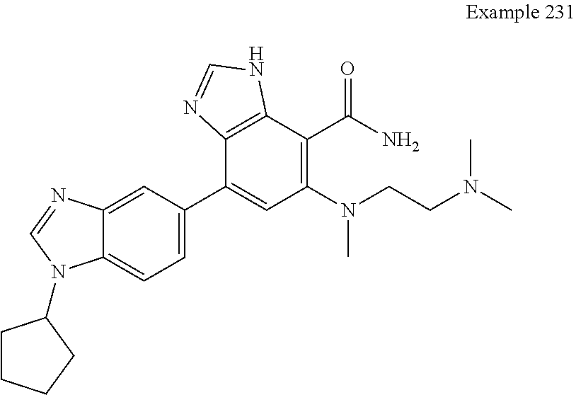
C1=C(C2=CC(N(CCN(C)C)C)=C(C(N)=O)C3=C2N=CN3)C=C2C(=C1)N(C1CCCC1)C=N2
